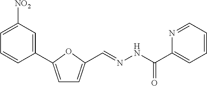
C1=C(C2=CC([NO2])=CC=C2)OC(C=NNC(C2=CC=CC=N2)=O)=C1
